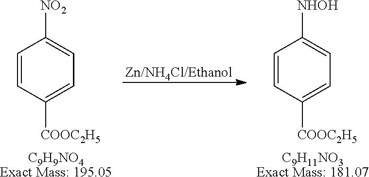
[Zn/NH4Cl/Ethanol].C1=CC([COOC2H5])=CC=C1[NO2].[C9H9NO4Exact Mass: 195.05].C1=CC([COOC2H5])=CC=C1[NHOH].[C9H11NO3Exact Mass: 181.07]
